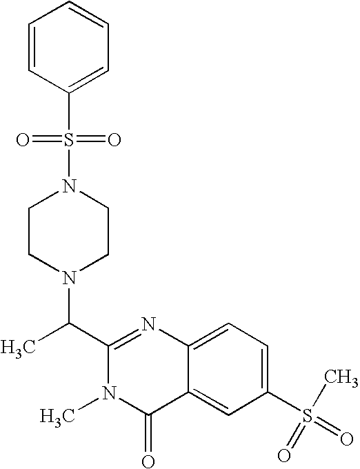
C1(C(N2CCN(S(=O)(=O)C3=CC=CC=C3)CC2)C)=NC2=CC=C(S(=O)(C)=O)C=C2C(=O)N1C
